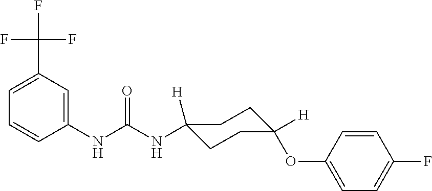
N(C(NC1=CC(C(F)(F)F)=CC=C1)=O)C1([H])CCC(OC2=CC=C(F)C=C2)([H])CC1
